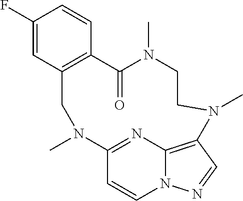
C1(F)=CC2=C(C=C1)C(=O)N(C)CCN(C)C1=C3N(C=CC(=N3)N(C)C2)N=C1
